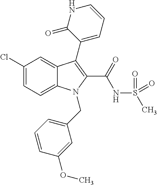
C1(Cl)=CC=C2C(=C1)C(C1=CC=CNC1=O)=C(C(NS(C)(=O)=O)=O)N2CC1=CC=CC(OC)=C1
